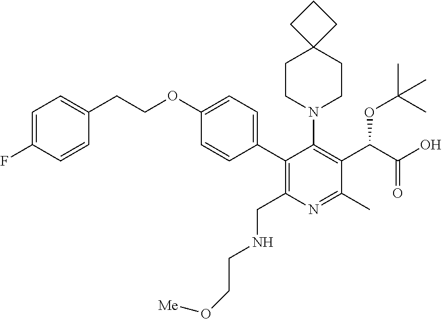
C1=C(F)C=CC(CCOC2=CC=C(C3=C(CNCCO[Me])N=C(C)C(C(C(O)=O)OC(C)(C)C)=C3N3CCC4(CC3)CCC4)C=C2)=C1
